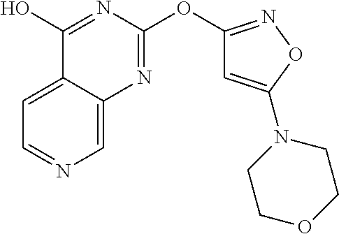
C1=C2C(=CN=C1)N=C(OC1=NOC(N3CCOCC3)=C1)N=C2O
